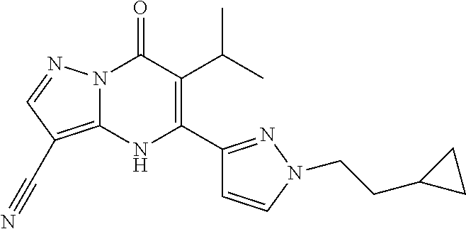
N12C(=C(C#N)C=N1)NC(C1=NN(CCC3CC3)C=C1)=C(C(C)C)C2=O
